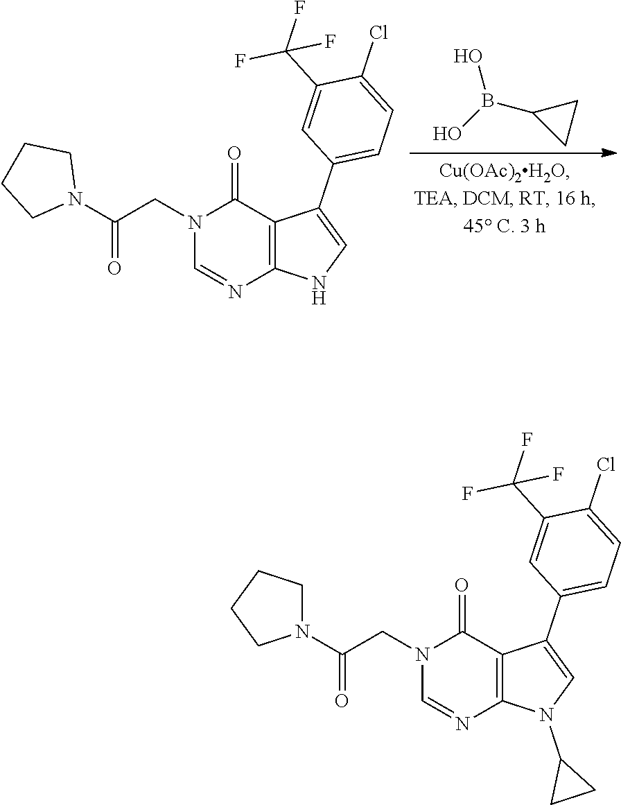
OB(O)C1CC1.C1=C(C(F)(F)F)C(Cl)=CC=C1C1=CNC2=C1C(=O)N(CC(N1CCCC1)=O)C=N2.C1=C(C(F)(F)F)C(Cl)=CC=C1C1=CN(C2CC2)C2=C1C(=O)N(CC(N1CCCC1)=O)C=N2
